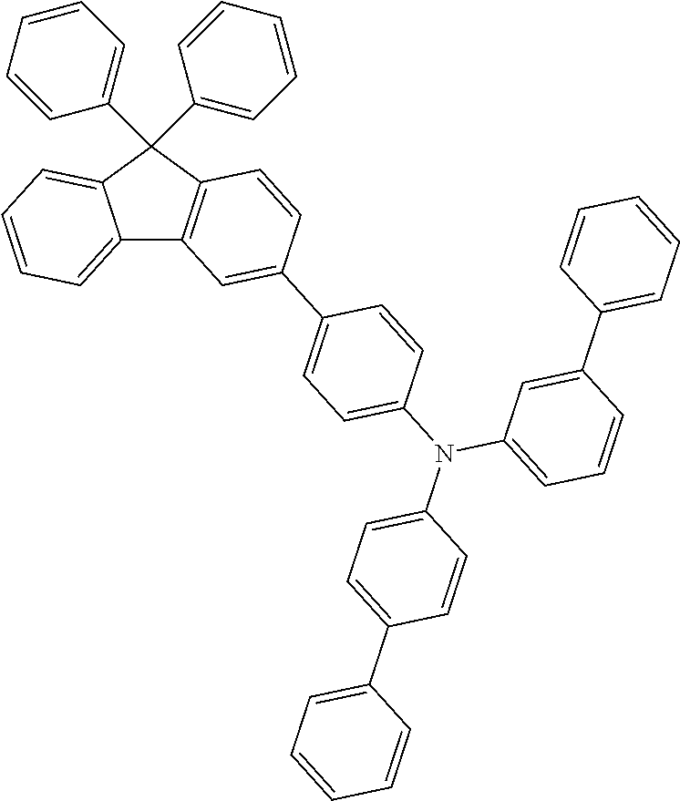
C12=CC=CC=C1C(C1=CC=CC=C1)(C1=CC=CC=C1)C1=C2C=C(C2=CC=C(N(C3=CC=CC(C4=CC=CC=C4)=C3)C3=CC=C(C4=CC=CC=C4)C=C3)C=C2)C=C1
